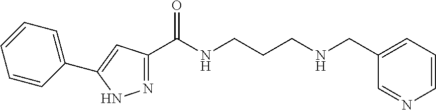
N1=C(C(NCCCNCC2=CC=CN=C2)=O)C=C(C2=CC=CC=C2)N1
